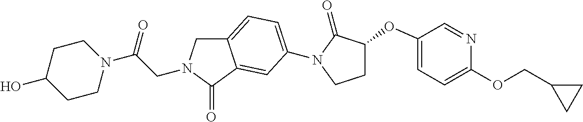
C(CN1CC2=CC=C(N3C(=O)C(OC4=CC=C(OCC5CC5)N=C4)CC3)C=C2C1=O)(=O)N1CCC(O)CC1
